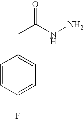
C1=CC(F)=CC=C1CC(NN)=O
